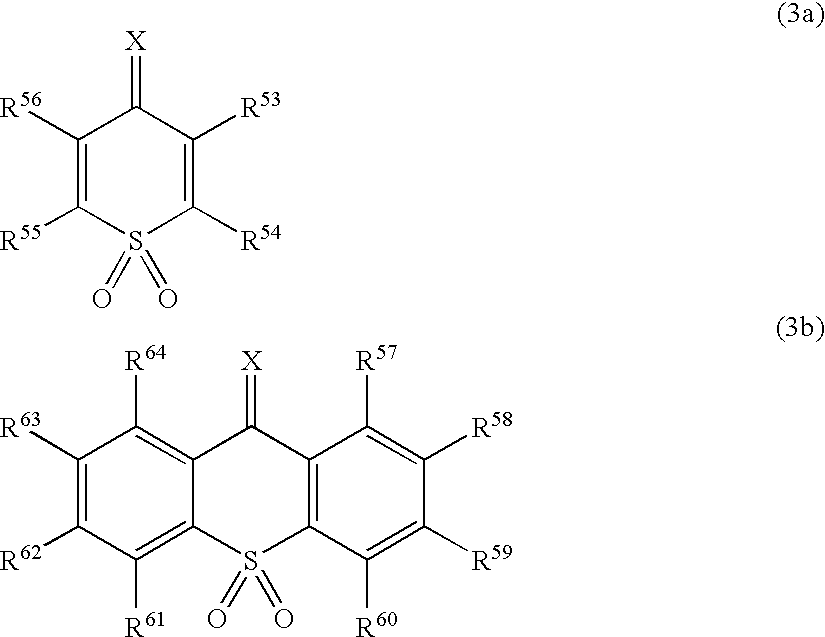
C1([R56])=C([R55])S(=O)(=O)C([R54])=C([R53])C1=[X].C1([R63])=C([R62])C([R61])=C2C(=C1[R64])C(=[X])C1=C(C([R60])=C([R59])C([R58])=C1[R57])S2(=O)=O
